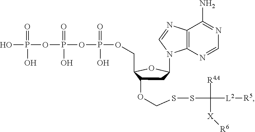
C12=C(N=CN=C1N)N(C1CC(OCSSC([R4A])([X][R6])[L2][R5])C(COP(OP(OP(O)(=O)O)(O)=O)(O)=O)O1)C=N2
